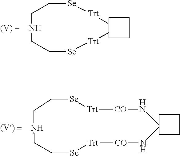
C([Se][Trt])CNCC[Se][Trt].C1CCC1.C1CCC1.[Trt]([CO]N)[Se]CCNCC[Se][Trt][CO]N
